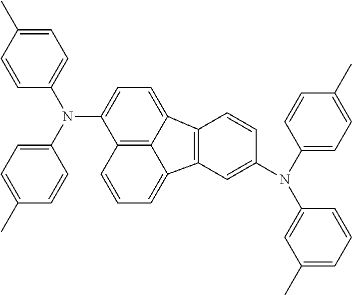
C1=C(C)C=CC(N(C2=CC=C(C)C=C2)C2=CC=C3C4=C2C=CC=C4C2=C3C=CC(N(C3=CC=C(C)C=C3)C3=CC(C)=CC=C3)=C2)=C1
